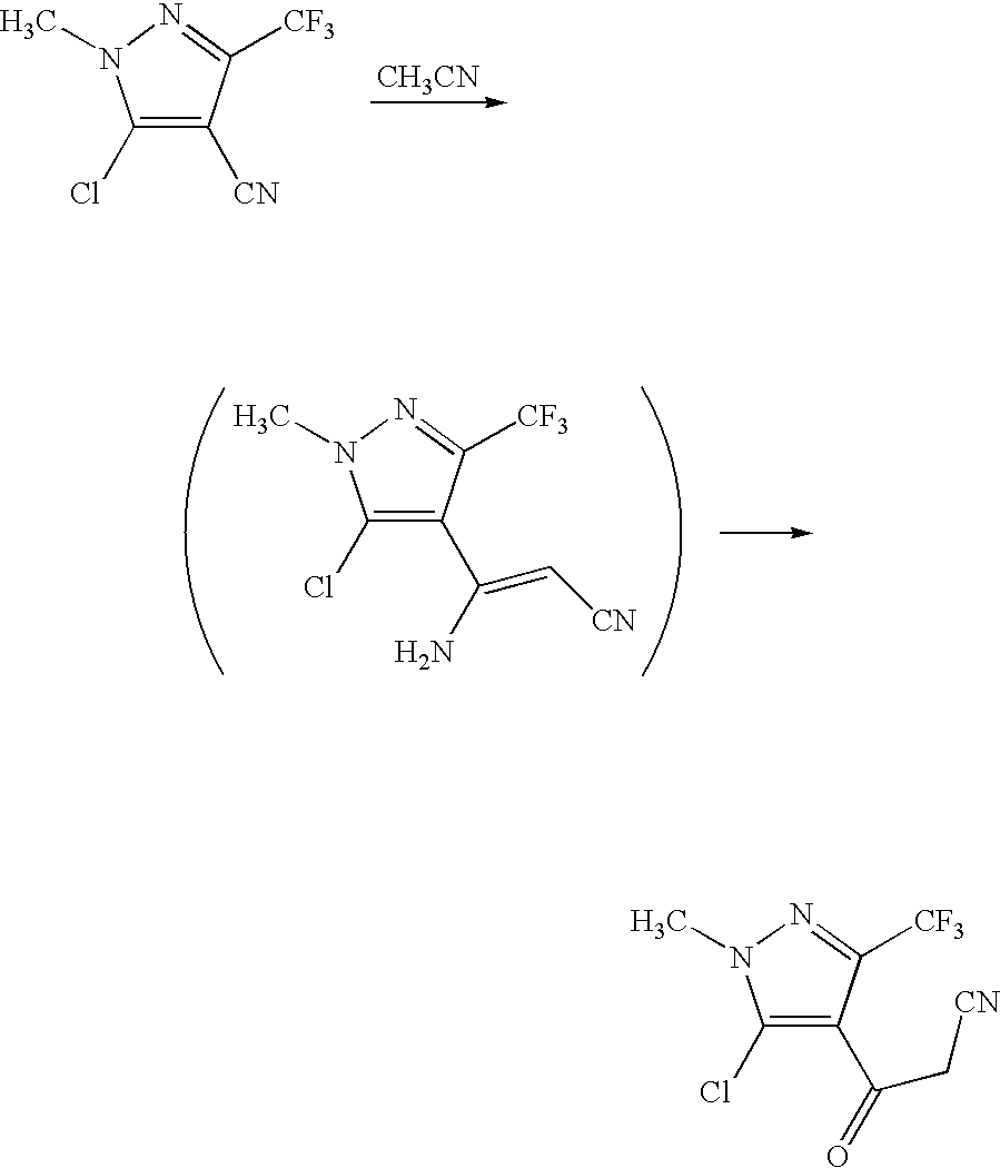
C1(Cl)=C(C(C[CN])=O)C([CF3])=NN1C.C1(Cl)=C([CN])C([CF3])=NN1C.[CH3CN].C1(Cl)=C(C(=C[CN])N)C([CF3])=NN1C
